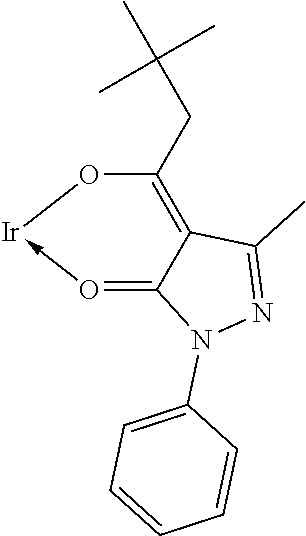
O1->[Ir]OC(CC(C)(C)C)=C2C=1N(C1=CC=CC=C1)N=C2C
